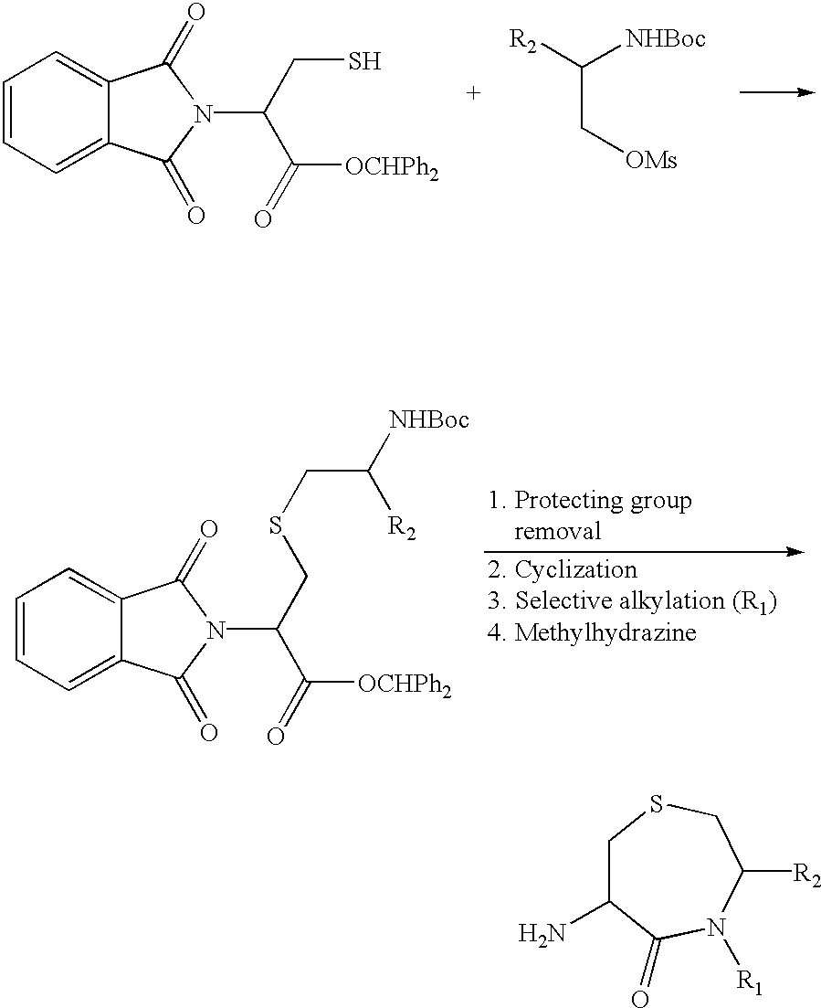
C1C(N)C(=O)N([R1])C([R2])CS1.C1=CC=C2C(=C1)C(=O)N(C(C([OCHPh2])=O)CS)C2=O.[R2]C([NHBoc])C[OMs].C1=CC=C2C(=C1)C(=O)N(C(C([OCHPh2])=O)CSCC([NHBoc])[R2])C2=O
